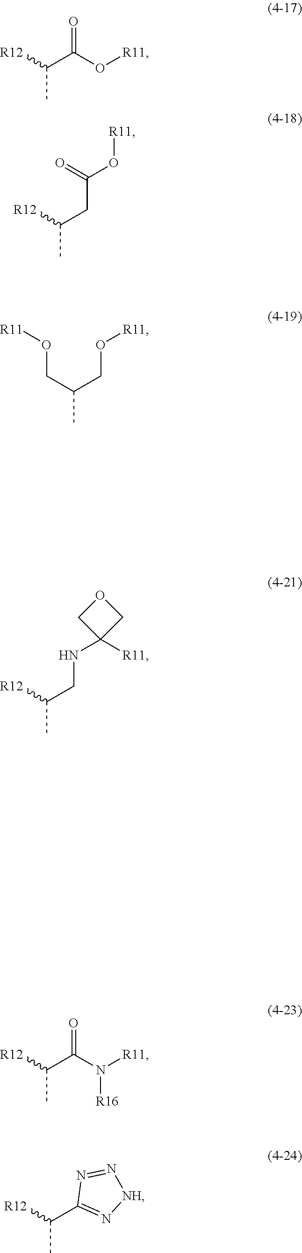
CC([R12])C(=O)O[R11].CC([R12])CC(O[R11])=O.CC(CO[R11])CO[R11].CC(CNC1([R11])COC1)[R12].CC(C(=O)N([R16])[R11])[R12].CC(C1=N[NH]N=N1)[R12]
